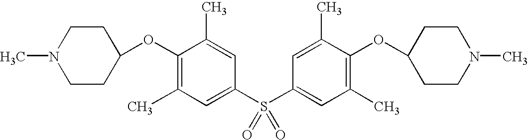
C1(OC2CCN(C)CC2)=C(C)C=C(S(C2=CC(C)=C(OC3CCN(C)CC3)C(C)=C2)(=O)=O)C=C1C
